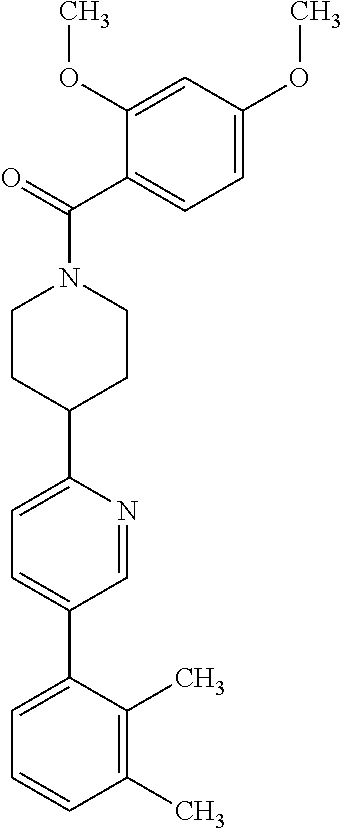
C1(C)=C(C)C(C2=CC=C(C3CCN(C(C4=CC=C(OC)C=C4OC)=O)CC3)N=C2)=CC=C1
